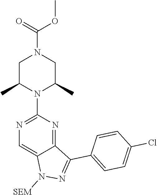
N1([SEM])N=C(C2=CC=C(Cl)C=C2)C2=NC(N3C(C)CN(C(=O)OC)CC3C)=NC=C12
